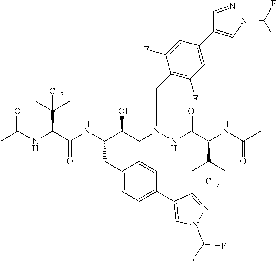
CC(NC(C(NC(C(CN(NC(C(NC(C)=O)C(C)(C)[CF3])=O)CC1=C(F)C=C(C(=CNC(F)F)C=N)C=C1F)O)CC1=CC=C(C2=CN(C(F)F)N=C2)C=C1)=O)C(C)(C)[CF3])=O
